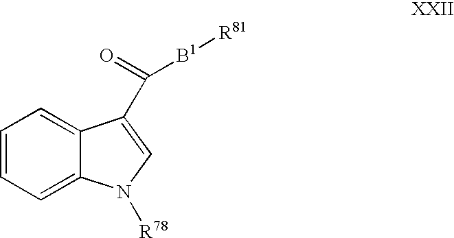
C1=CC=C2C(=C1)C(C(=O)[B1][R81])=CN2[R78]
